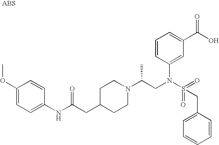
C1(OC)=CC=C(NC(CC2CCN(C(CN(S(=O)(=O)CC3=CC=CC=C3)C3=CC(C(O)=O)=CC=C3)C)CC2)=O)C=C1
